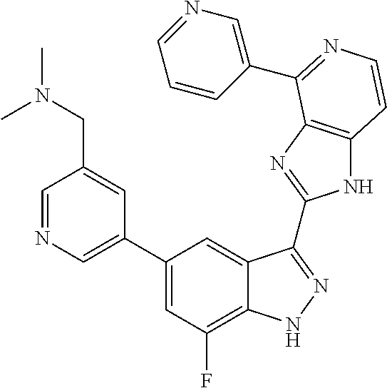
C1(C2=CN=CC(CN(C)C)=C2)=CC(F)=C2C(=C1)C(C1=NC3=C(N1)C=CN=C3C1=CN=CC=C1)=NN2
